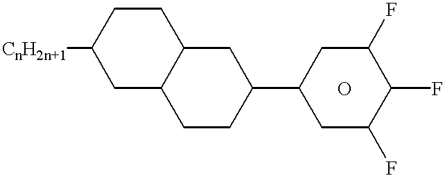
[CnH2n+1]C1CC2C(CC1)CC(C1CC(F)C(F)C(F)C1)CC2.O
